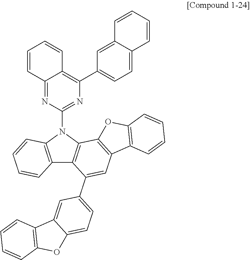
C12=C(N(C3=NC(C4=CC=C5C(=C4)C=CC=C5)=C4C(=N3)C=CC=C4)C3=C1C(C1=CC=C4C(=C1)C1=C(O4)C=CC=C1)=CC1=C3OC3=C1C=CC=C3)C=CC=C2
